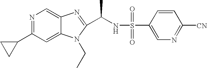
N1=C(C2CC2)C=C2C(=C1)N=C(C(NS(=O)(=O)C1=CN=C([CN])C=C1)C)N2CC
